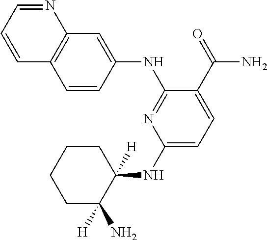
C1=CC(NC2=NC(NC3([H])CCCCC3(N)[H])=CC=C2C(=O)N)=CC2=C1C=CC=N2
